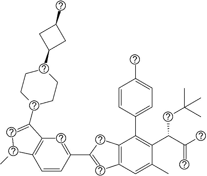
C1=CC(C2=CC3=C(C2)C(C2=CC=C(C)C=C2)=C(C(C(C)=C)CC(C)(C)C)C(C)=C3)=CC2=C1C(C)C=C2C1CCC(C2CC(C)C2)CC1
